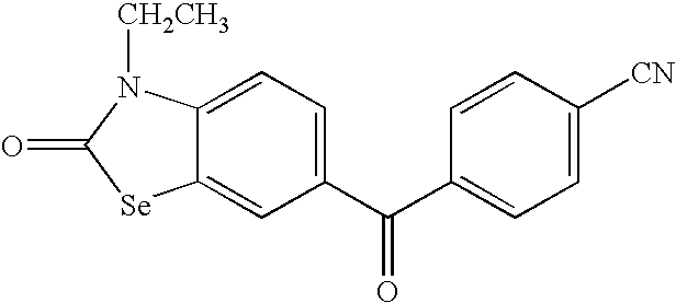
C12=CC(C(C3=CC=C([CN])C=C3)=O)=CC=C1N([CH2CH3])C(=O)[Se]2
